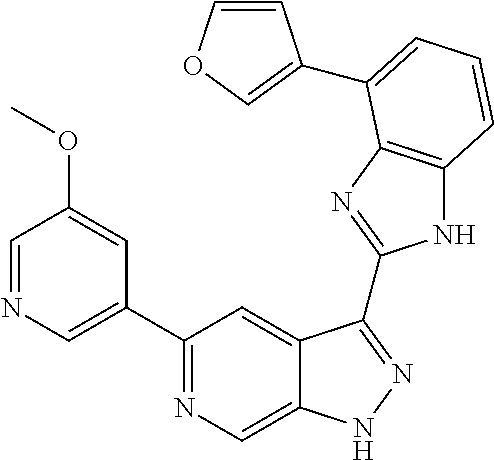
C1(C2=NC=C3C(=C2)C(C2=NC4=C(N2)C=CC=C4C2=COC=C2)=NN3)=CN=CC(OC)=C1
